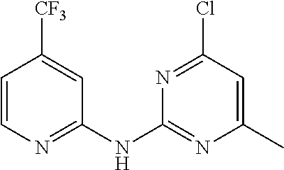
C1=CN=C(NC2=NC(C)=CC(Cl)=N2)C=C1[CF3]
